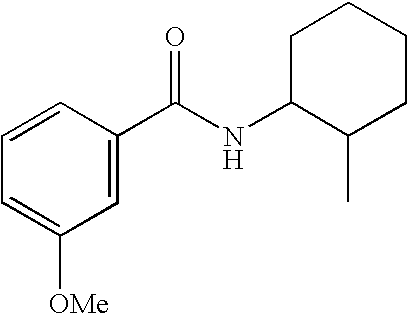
C1=CC(C(NC2C(C)CCCC2)=O)=CC([OMe])=C1
